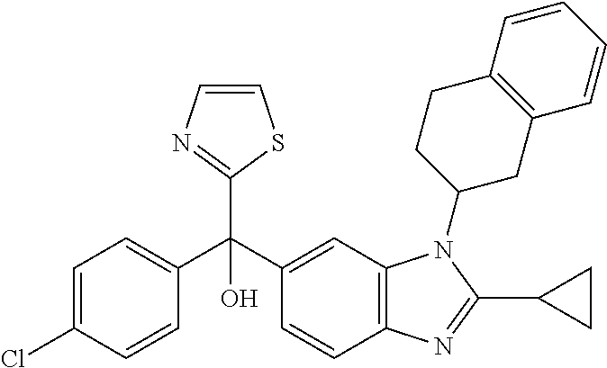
C1=C(Cl)C=CC(C(C2=CC3=C(C=C2)N=C(C2CC2)N3C2CC3=C(CC2)C=CC=C3)(C2=NC=CS2)O)=C1
